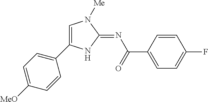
C1=C(C2=CC=C([MeO])C=C2)NC(=NC(=O)C2=CC=C(F)C=C2)N1[Me]
